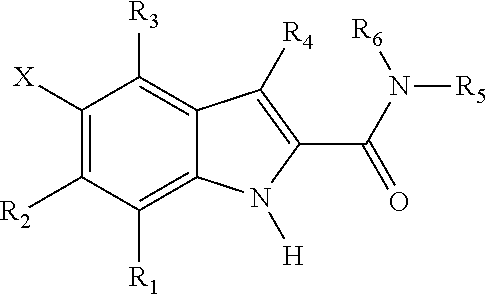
C1([X])=C([R2])C([R1])=C2C(=C1[R3])C([R4])=C(C(N([R6])[R5])=O)N2[H]
